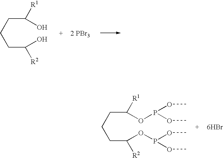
C(C(O)[R1])CCC(O)[R2].[2 PBr3].C(C(OP(OC)OC)[R1])CCC(OP(OC)OC)[R2].[6HBr]
